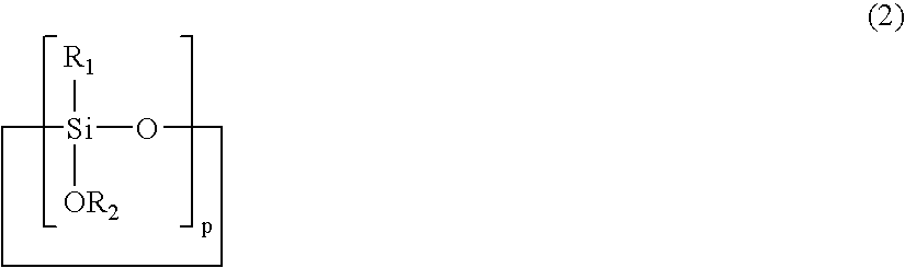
C1[Si]([OR2])([R1])OCCC1
